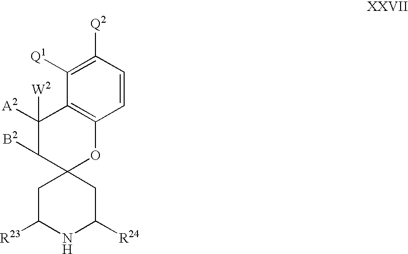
C1([A2])([W2])C([B2])C2(OC3=C1C([Q1])=C([Q2])C=C3)CC([R23])NC([R24])C2
